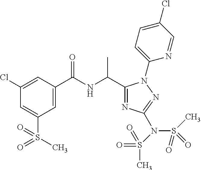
C1(C(C)NC(=O)C2=CC(S(C)(=O)=O)=CC(Cl)=C2)=NC(N(S(=O)(C)=O)S(C)(=O)=O)=NN1C1=CC=C(Cl)C=N1
